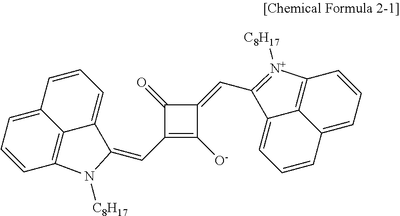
C1(C=C2C3=CC=CC4=CC=CC(=C43)N2[C8H17])=C([O-])C(=CC2=[N+]([C8H17])C3=C4C(=CC=C3)C=CC=C42)C1=O
